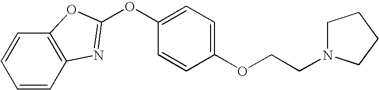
C1=CC=CC2=C1OC(OC1=CC=C(OCCN3CCCC3)C=C1)=N2
